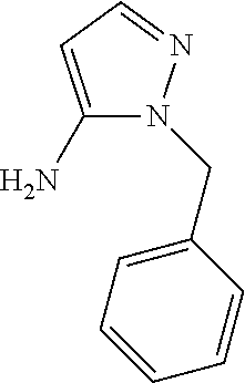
C1(N)=CC=NN1CC1=CC=CC=C1
